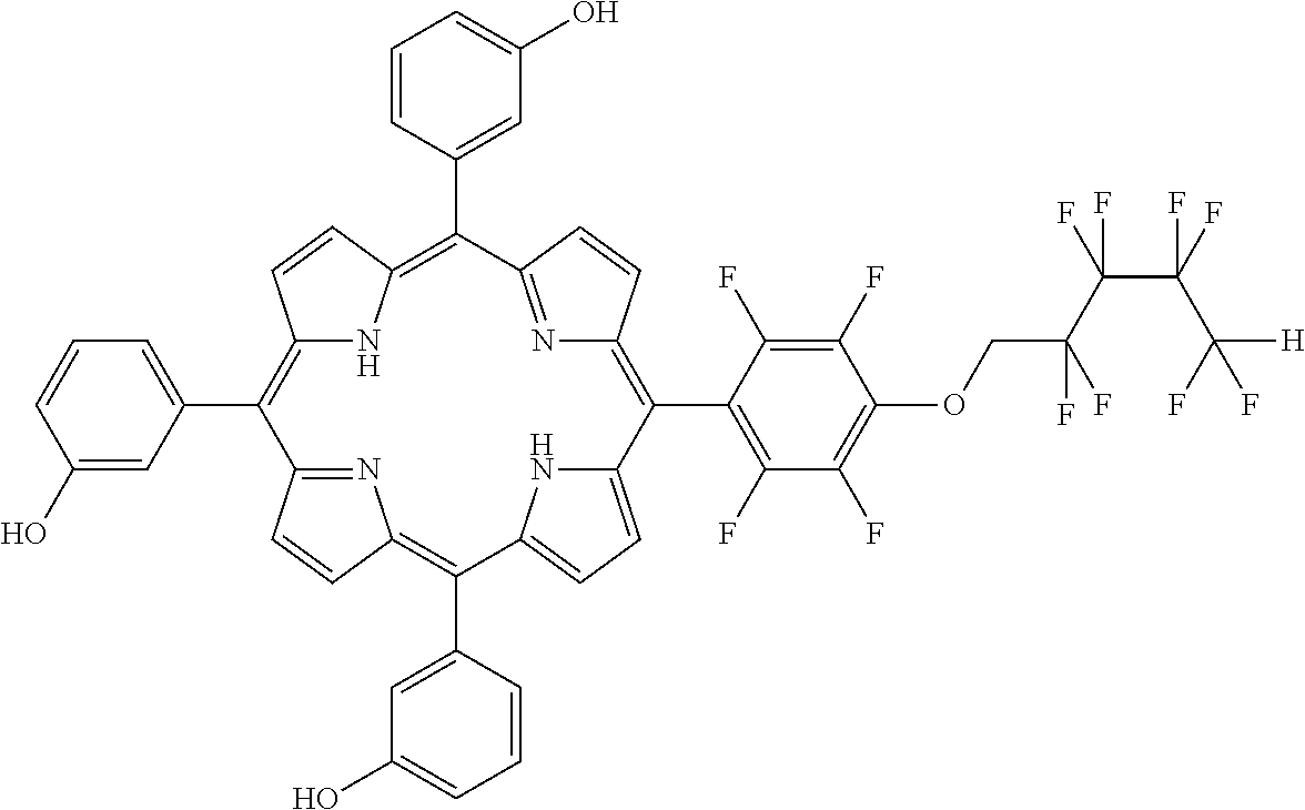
C1(C2=C3NC(=C(C4=CC(O)=CC=C4)C4=NC(=C(C5=C(F)C(F)=C(OCC(C(C(F)(C(F)([H])F)F)(F)F)(F)F)C(F)=C5F)C5=CC=C(C(C6=CC(O)=CC=C6)=C6N=C2C=C6)N5)C=C4)C=C3)=CC=CC(O)=C1
